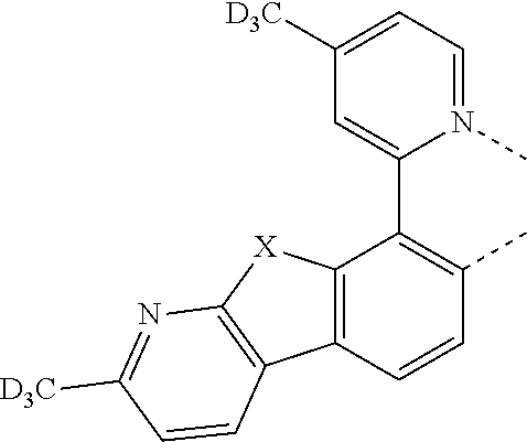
C12=C(C=CC(C)=C1C1=CC([D3C])=CC=N1C)C1=C([X]2)N=C([D3C])C=C1
